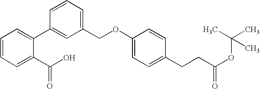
C1=CC=C(C(O)=O)C(C2=CC(COC3=CC=C(CCC(OC(C)(C)C)=O)C=C3)=CC=C2)=C1
